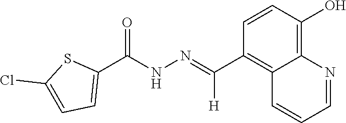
C1(O)=C2C(=C(C([H])=NNC(C3=CC=C(Cl)S3)=O)C=C1)C=CC=N2
